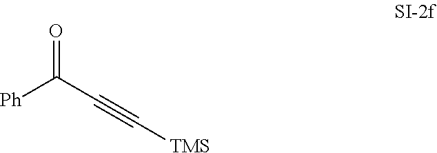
[Ph]C(C#C[TMS])=O
